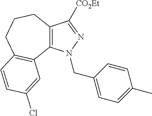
C12=C(N(CC3=CC=C(C)C=C3)N=C1[CO2Et])C1=C(CCC2)C=CC(Cl)=C1
